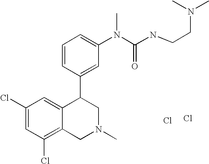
Cl.C1(Cl)=C2C(=CC(Cl)=C1)C(C1=CC(N(C(NCCN(C)C)=O)C)=CC=C1)CN(C)C2.Cl
